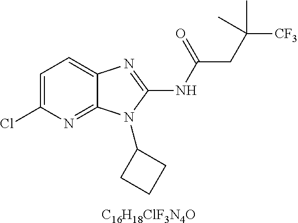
[C16H18ClF3N4O].C1=C(Cl)N=C2C(=C1)N=C(NC(CC([CF3])(C)C)=O)N2C1CCC1
